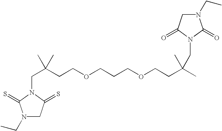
N1(CC)CC(=S)N(CC(C)(CCOCCCOCCC(C)(C)CN2C(=O)CN(CC)C2=O)C)C1=S
